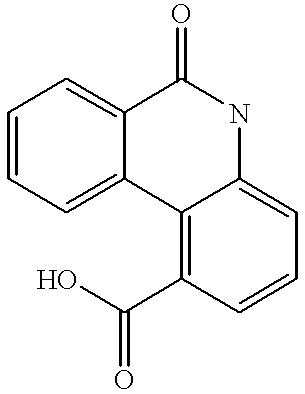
C1=CC=C2C(=C1)C(=O)NC1=CC=CC(C(O)=O)=C21
